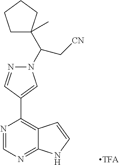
N1(C(C[CN])C2(C)CCCC2)N=CC(C2=C3C(=NC=N2)NC=C3)=C1
